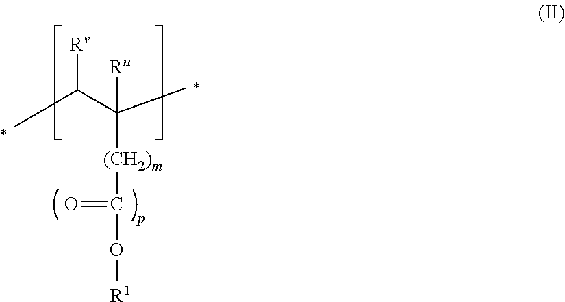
CC(C(C)([(CH2)m]C(=O)O[R1])[Ru])[Rv]
